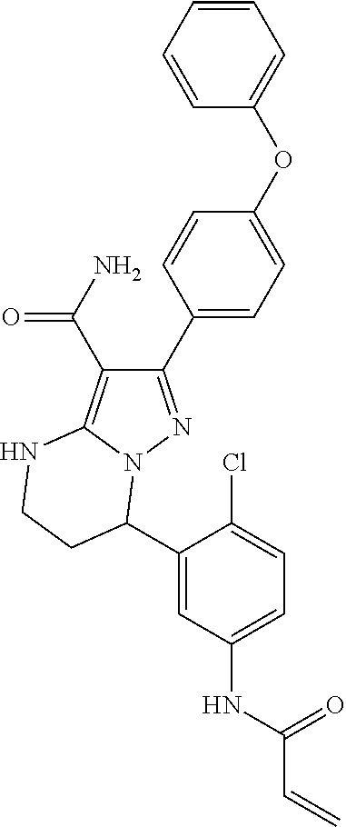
C1(C(N)=O)=C2N(N=C1C1=CC=C(OC3=CC=CC=C3)C=C1)C(C1=CC(NC(C=C)=O)=CC=C1Cl)CCN2
